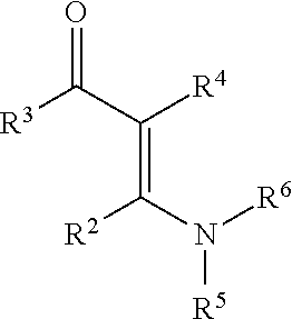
C(=C([R4])C(=O)[R3])([R2])N([R6])[R5]
